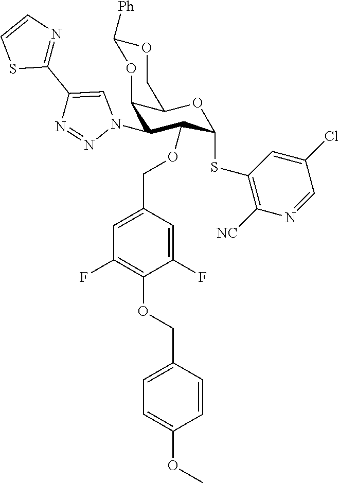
C1OC([Ph])OC2C(N3C=C(C4=NC=CS4)N=N3)C(OCC3=CC(F)=C(OCC4=CC=C(OC)C=C4)C(F)=C3)C(SC3=C([NC])N=CC(Cl)=C3)OC12
